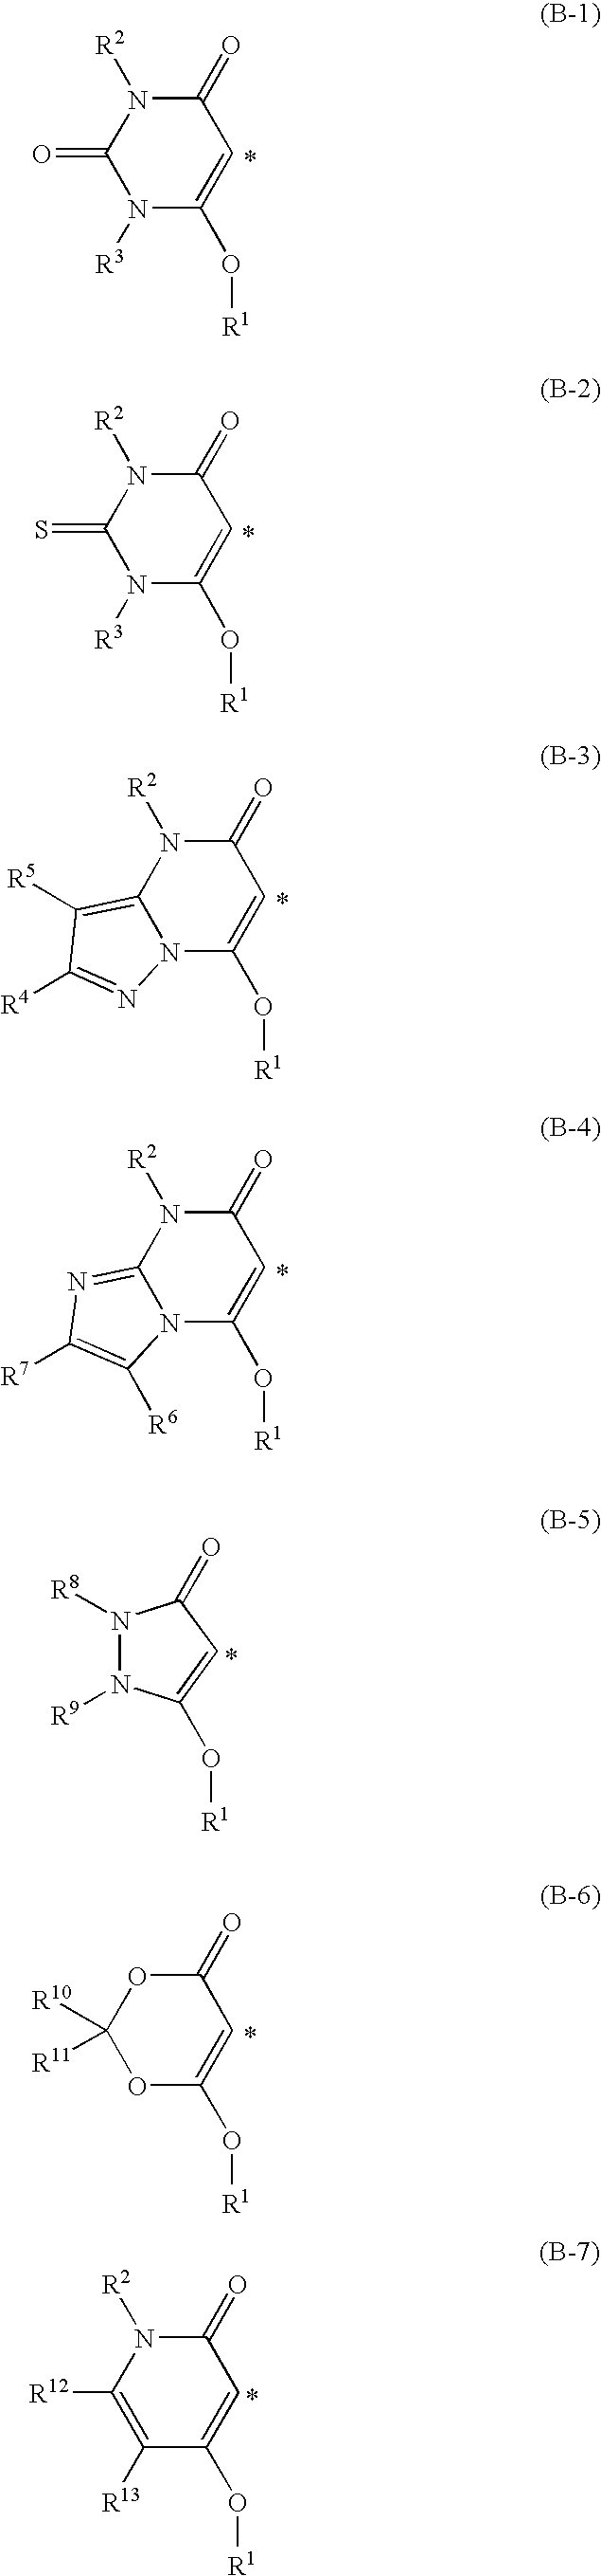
N1([R3])C(O[R1])=CC(=O)N([R2])C1=O.N1([R3])C(O[R1])=CC(=O)N([R2])C1=S.N12C(O[R1])=CC(=O)N([R2])C1=C([R5])C([R4])=N2.N12C(O[R1])=CC(=O)N([R2])C1=NC([R7])=C2[R6].N1([R8])N([R9])C(O[R1])=CC1=O.O1C(O[R1])=CC(=O)OC1([R10])[R11].C1([R13])=C([R12])N([R2])C(=O)C=C1O[R1]
